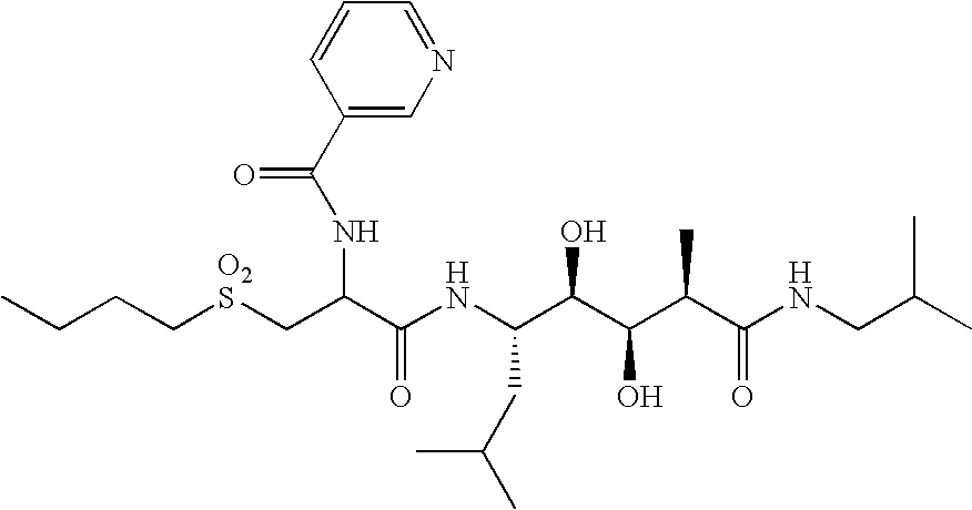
C(CC[O2S]CC(C(NC(C(C(C(C(NCC(C)C)=O)C)O)O)CC(C)C)=O)NC(C1=CN=CC=C1)=O)C
